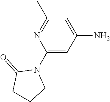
C1(N2C(=O)CCC2)=CC(N)=CC(C)=N1
